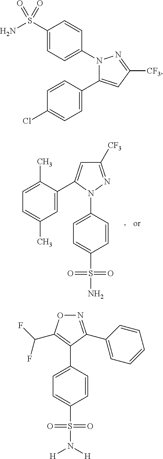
C1([CF3])=NN(C2=CC=C(S(N)(=O)=O)C=C2)C(C2=CC(C)=CC=C2C)=C1.N1(C2=CC=C(S(N)(=O)=O)C=C2)C(C2=CC=C(Cl)C=C2)=CC([CF3])=N1.N1=C(C2=CC=CC=C2)C(C2=CC=C(S(N([H])[H])(=O)=O)C=C2)=C(C(F)F)O1
